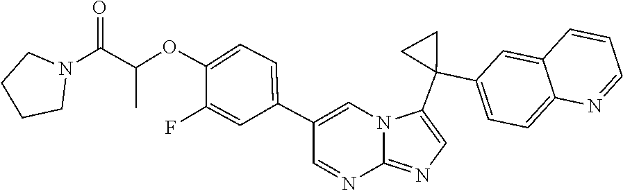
C12=NC=C(C3(C4=CC=C5C(=C4)C=CC=N5)CC3)N1C=C(C1=CC=C(OC(C)C(N3CCCC3)=O)C(F)=C1)C=N2
